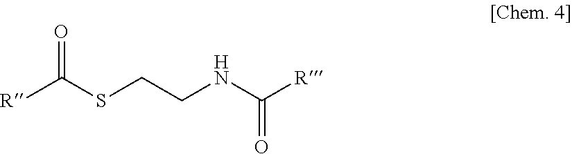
[R]C(SCCNC([R])=O)=O
